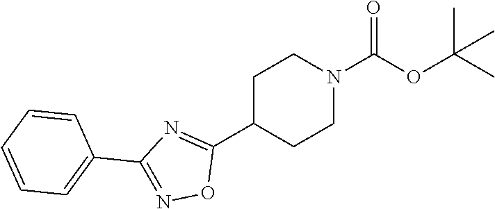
C1(C2=NC(C3=CC=CC=C3)=NO2)CCN(C(=O)OC(C)(C)C)CC1
